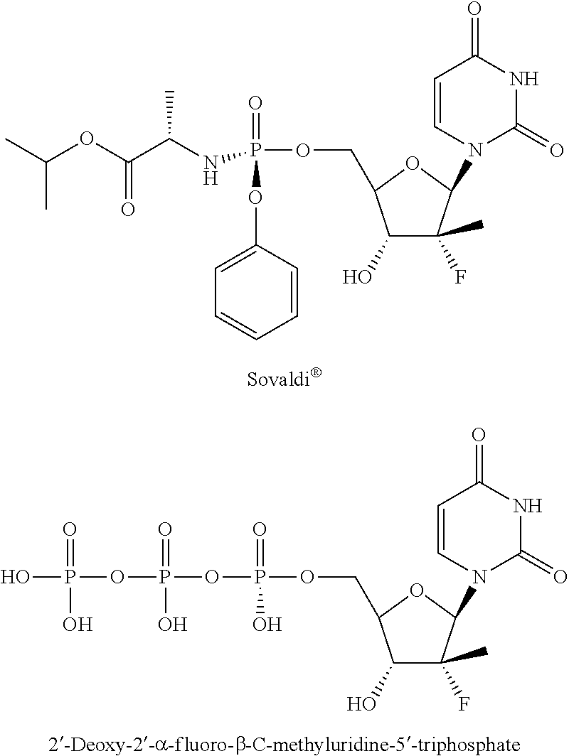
C1(O)C(C)(F)C(N2C(=O)NC(=O)C=C2)OC1COP(NC(C(OC(C)C)=O)C)(=O)OC1=CC=CC=C1.C1(O)C(C)(F)C(N2C(=O)NC(=O)C=C2)OC1COP(=O)(O)OP(=O)(O)OP(O)(=O)O
